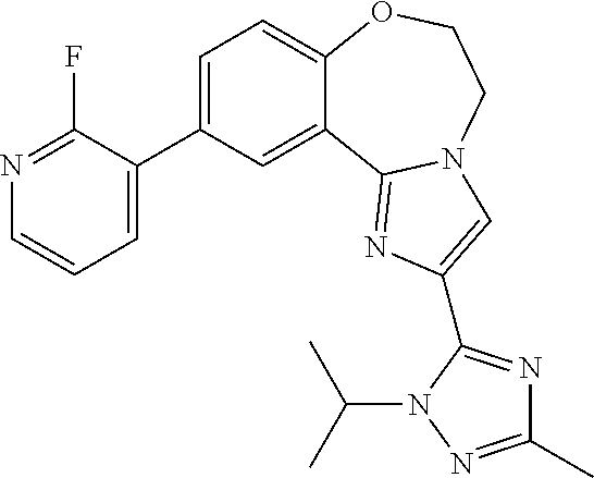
C1=C(C2=CC=CN=C2F)C=C2C(=C1)OCCN1C2=NC(C2=NC(C)=NN2C(C)C)=C1
